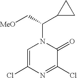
N1(C(C[MeO])C2CC2)C=C(Cl)N=C(Cl)C1=O
